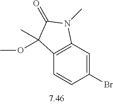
C12=C(C=C(Br)C=C1)N(C)C(=O)C2(C)OC
